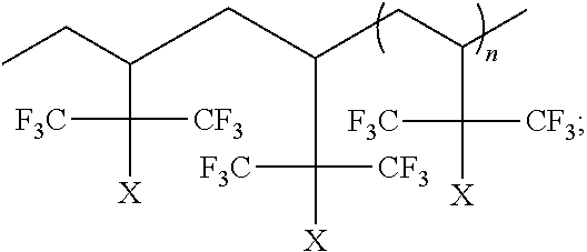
CCC(CC(CC(C)C([F3C])([CF3])[X])C([CF3])([X])[F3C])C([F3C])([CF3])[X]
